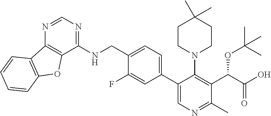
C1(F)=CC(C2=CN=C(C)C(C(C(=O)O)OC(C)(C)C)=C2N2CCC(C)(C)CC2)=CC=C1CNC1=NC=NC2=C1OC1=C2C=CC=C1
